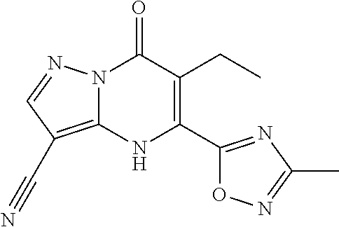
N12C(=C(C#N)C=N1)NC(C1=NC(C)=NO1)=C(CC)C2=O
